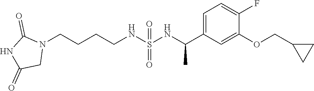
N1(CCCCNS(=O)(=O)NC(C2=CC=C(F)C(OCC3CC3)=C2)C)C(=O)NC(=O)C1
